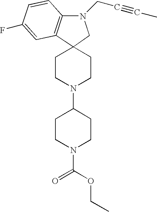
C12(CCN(C3CCN(C(OCC)=O)CC3)CC1)C1=C(N(CC#CC)C2)C=CC(F)=C1
